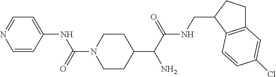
C1(C(C(NCC2C3=C(CC2)C=C(Cl)C=C3)=O)N)CCN(C(=O)NC2=CC=NC=C2)CC1
